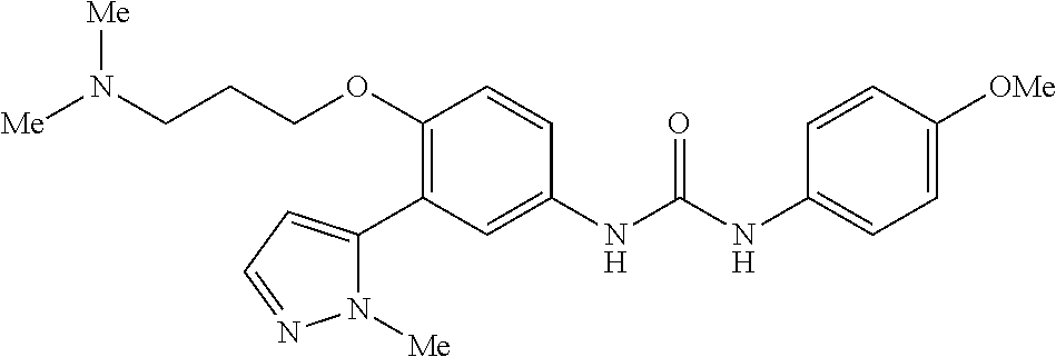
C1(OCCCN([Me])[Me])=C(C2=CC=NN2[Me])C=C(NC(NC2=CC=C([OMe])C=C2)=O)C=C1
